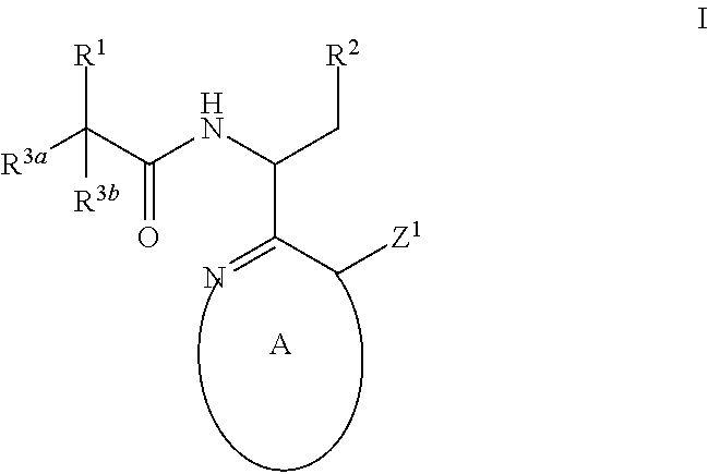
[R3a]C(C(=O)NC(C(C[Z1])=N)C[R2])([R1])[R3b].[A]
